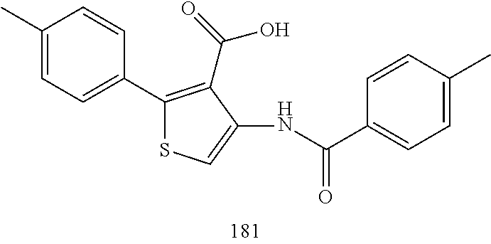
C1(C2=CC=C(C)C=C2)=C(C(=O)O)C(NC(=O)C2=CC=C(C)C=C2)=CS1
